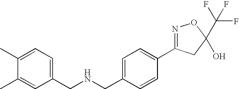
C1(CNCC2=CC=C(C)C(C)=C2)=CC=C(C2=NOC(C(F)(F)F)(O)C2)C=C1
